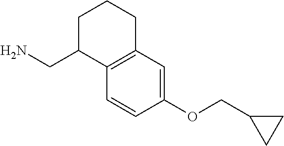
NCC1C2=C(CCC1)C=C(OCC1CC1)C=C2
